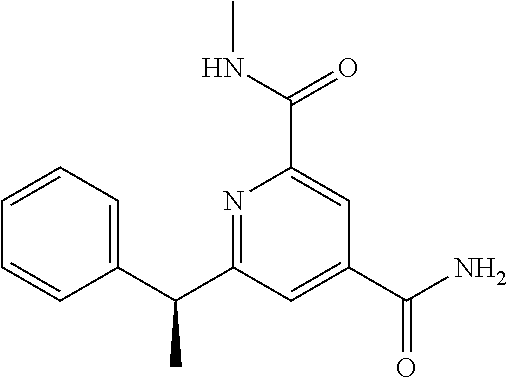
C1=CC=C(C(C2=NC(C(NC)=O)=CC(C(N)=O)=C2)C)C=C1
